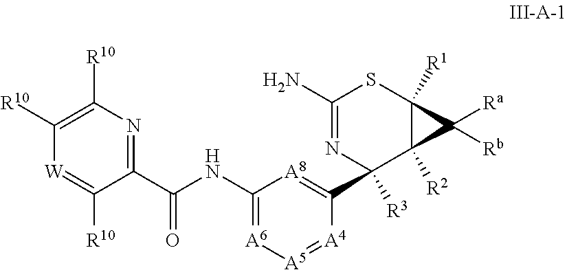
C1(C(NC2=[A6][A5]=[A4]C(C3([R3])C4([R2])C([R1])(SC(N)=N3)C4([Ra])[Rb])=[A8]2)=O)=NC([R10])=C([R10])[W]=C1[R10]
